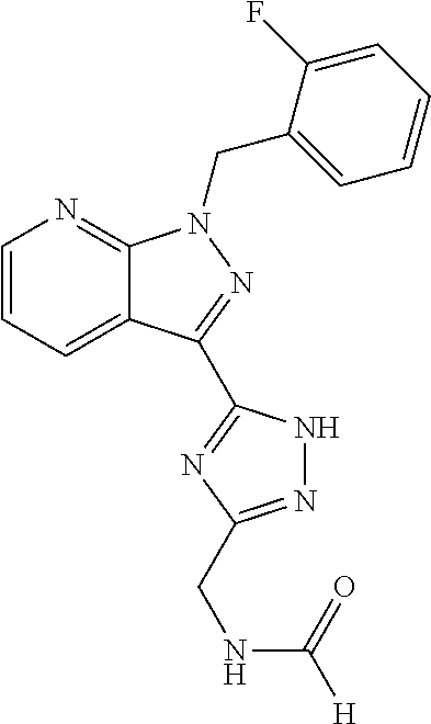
C12=CC=CN=C1N(CC1=CC=CC=C1F)N=C2C1=NC(CNC(=O)[H])=NN1
